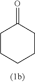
C1(=O)CCCCC1
